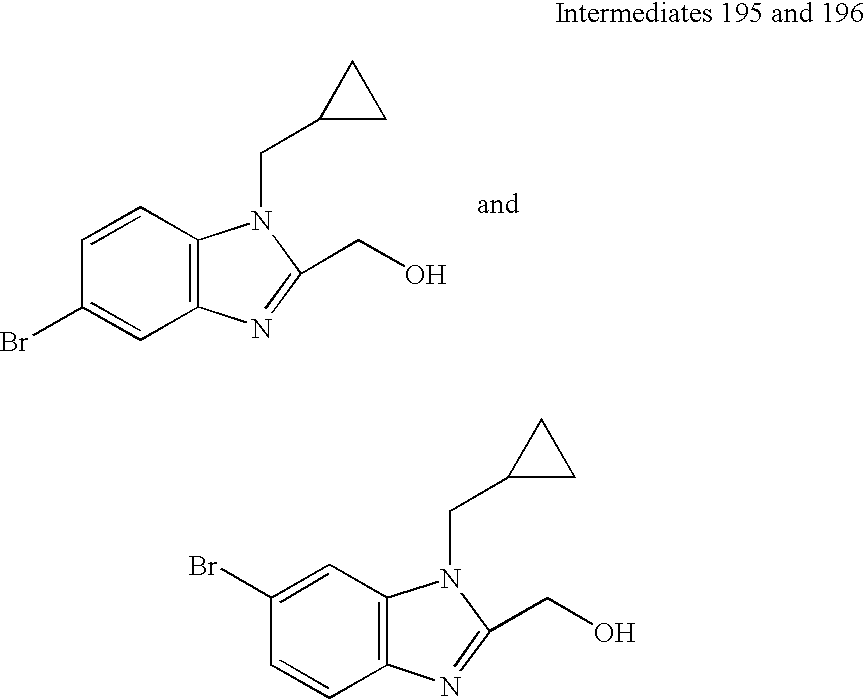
C12=C(C=CC(Br)=C1)N(CC1CC1)C(CO)=N2.C12=C(C=C(Br)C=C1)N(CC1CC1)C(CO)=N2
